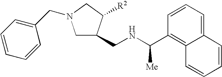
C1C(CNC(C2=C3C(=CC=C2)C=CC=C3)[Me])C([R2])CN1CC1=CC=CC=C1
